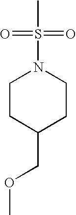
C1CC(COC)CCN1S(=O)(C)=O
